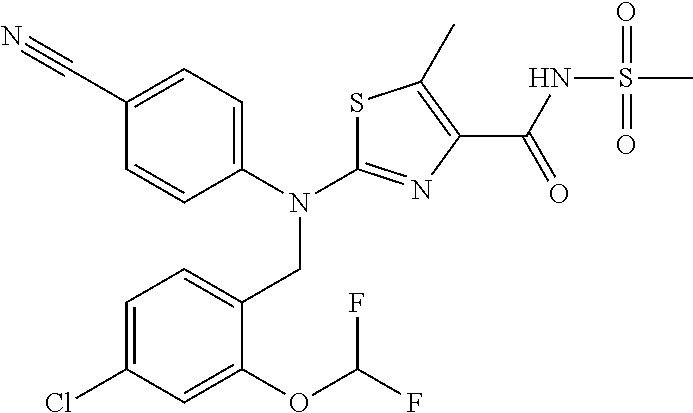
C1(C#N)=CC=C(N(C2=NC(C(NS(C)(=O)=O)=O)=C(C)S2)CC2=CC=C(Cl)C=C2OC(F)F)C=C1
